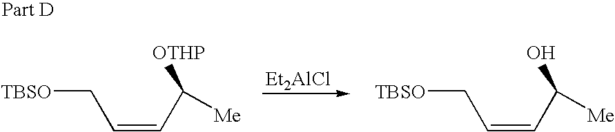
C(=CC([OTHP])[Me])C[TBSO].[Et2AlCl].C(=CC(O)[Me])C[TBSO]
